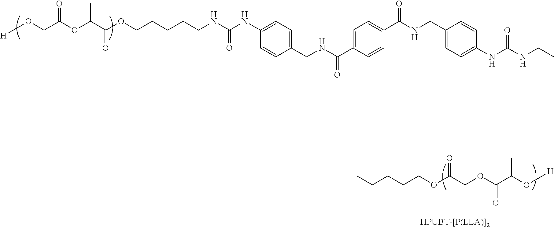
C1(CNC(C2=CC=C(C(NCC3=CC=C(NC(NCC)=O)C=C3)=O)C=C2)=O)=CC=C(NC(NCCCCCOC(C(OC(C(O[H])C)=O)C)=O)=O)C=C1.CCCCCOC(=O)C(OC(=O)C(O[H])C)C
